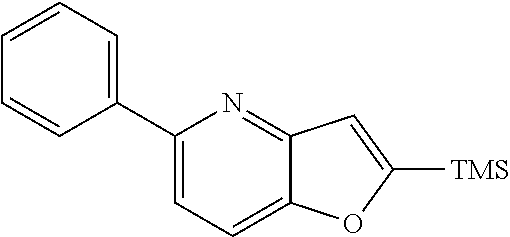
C1(C2=CC=C3C(=N2)C=C([TMS])O3)=CC=CC=C1
